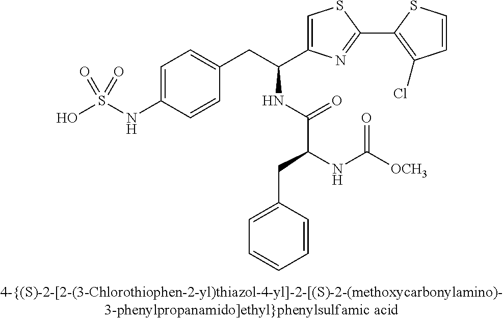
OS(NC1=CC=C(CC(C2=CSC(C3=C(Cl)C=CS3)=N2)NC(C(NC([OCH3])=O)CC2=CC=CC=C2)=O)C=C1)(=O)=O
